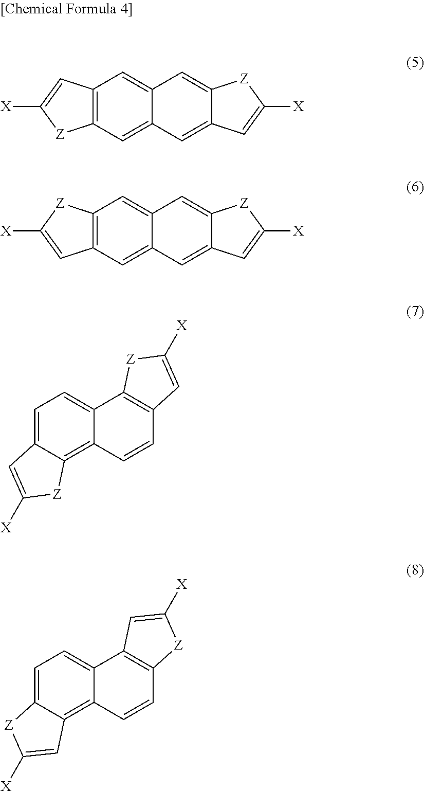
C12=C(C=C3C(=C1)C=C1C(=C3)C=C([X])[Z]1)[Z]C([X])=C2.C12=C(C=C3C(=C1)C=C1C(=C3)[Z]C([X])=C1)[Z]C([X])=C2.C1=C2C(=C3C(=C1)C1=C(C=C3)C=C([X])[Z]1)[Z]C([X])=C2.C1=C2C(=C3C(=C1)C1=C(C=C3)[Z]C([X])=C1)C=C([X])[Z]2
